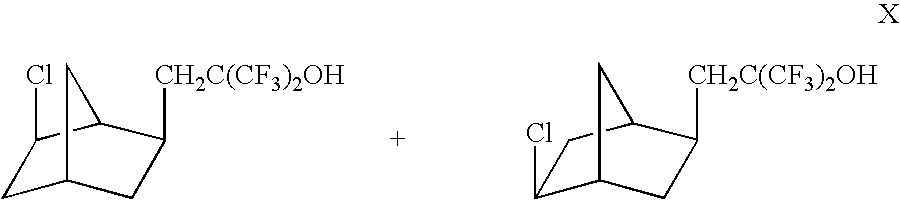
C1C2CC([CH2C(CF3)2OH])C(C1Cl)C2.C1(Cl)C2CC([CH2C(CF3)2OH])C(C1)C2
